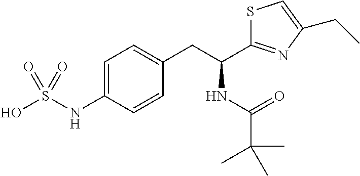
OS(NC1=CC=C(CC(NC(C(C)(C)C)=O)C2=NC(CC)=CS2)C=C1)(=O)=O
